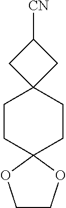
C1COC2(O1)CCC1(CC2)CC([CN])C1
